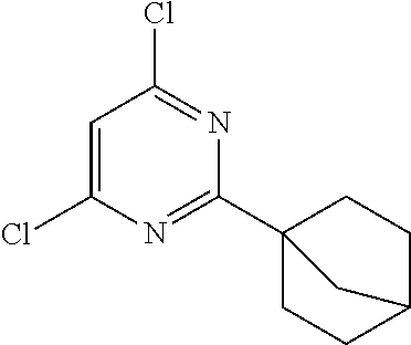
C1(Cl)=NC(C23CCC(CC2)C3)=NC(Cl)=C1
